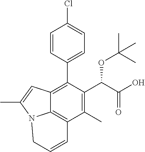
C1=CC(C2=C3C4=C(C(C)=C2C(C(=O)O)OC(C)(C)C)C=CCN4C(C)=C3)=CC=C1Cl
